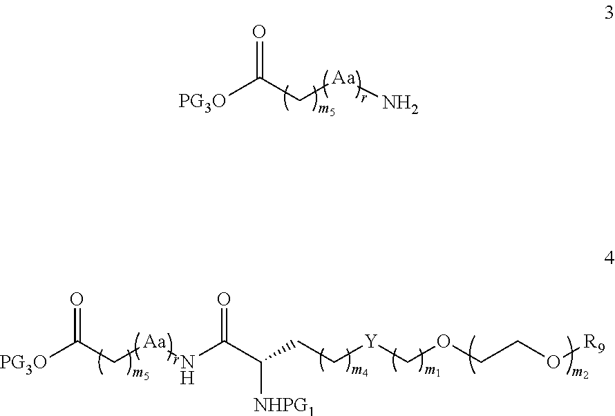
C(C[Aa]N)([PG3O])=O.C(C(CC[Y]COCCO[R9])[NHPG1])(N[Aa]CC([PG3O])=O)=O
